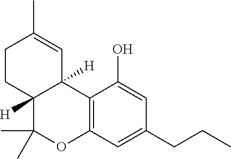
C12=C(C=C(CCC)C=C1O)OC(C)(C)C1([H])C2([H])C=C(C)CC1
